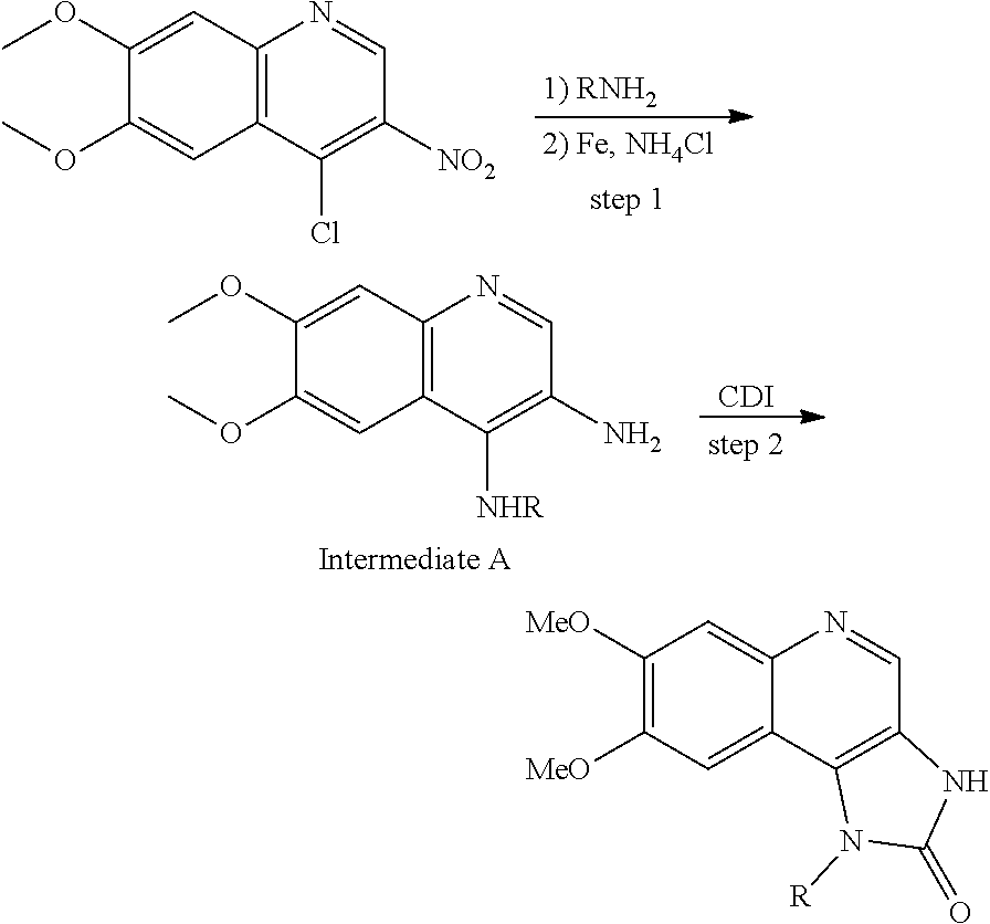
C1([MeO])=C([MeO])C=C2C(=C1)N=CC1=C2N([R])C(=O)N1.C1(OC)=CC2=C(C=C1OC)C(Cl)=C([NO2])C=N2.C1(OC)=CC2=C(C=C1OC)C([NHR])=C(N)C=N2.[CDI]
